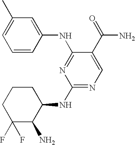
C1=CC(NC2=NC(NC3CCCC(F)(F)C3N)=NC=C2C(=O)N)=CC(C)=C1
